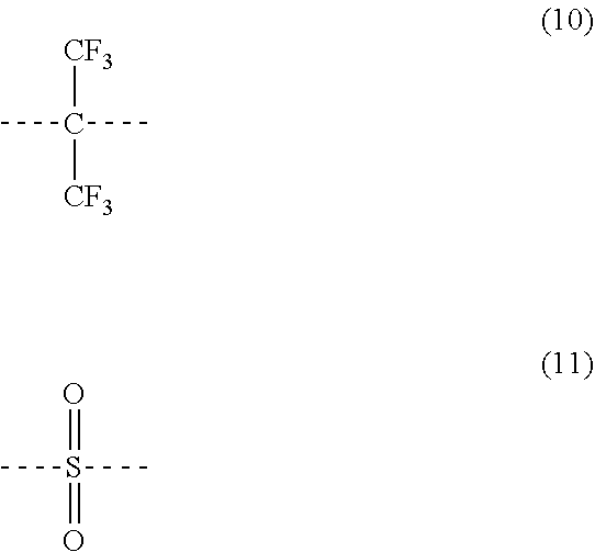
CC(C)([CF3])[CF3].CS(C)(=O)=O
